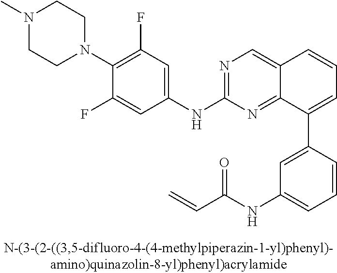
C12=CN=C(NC3=CC(F)=C(N4CCN(C)CC4)C(F)=C3)N=C1C(C1=CC(NC(C=C)=O)=CC=C1)=CC=C2
